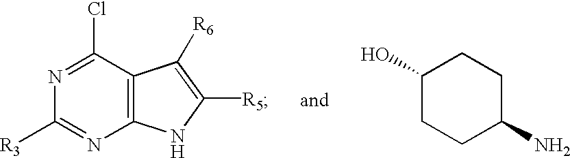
N1=C(Cl)C2=C(N=C1[R3])NC([R5])=C2[R6].C1(O)CCC(N)CC1
